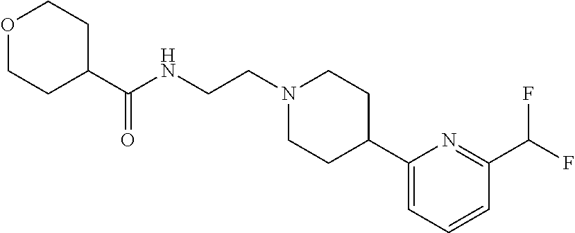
C(NCCN1CCC(C2=CC=CC(C(F)F)=N2)CC1)(=O)C1CCOCC1
